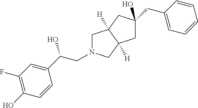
C1C2([H])C([H])(CN1CC(C1=CC(F)=C(O)C=C1)O)CC(CC1=CC=CC=C1)(O)C2
